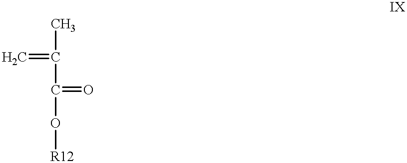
C=C(C)C(=O)O[R12]
